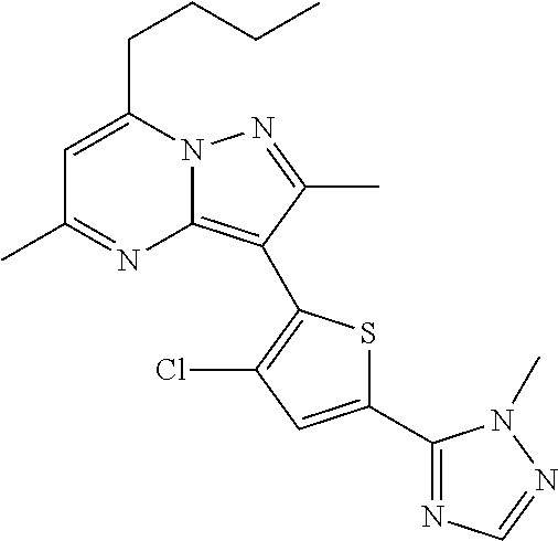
C1=C(CCCC)N2C(=C(C3=C(Cl)C=C(C4=NC=NN4C)S3)C(C)=N2)N=C1C
